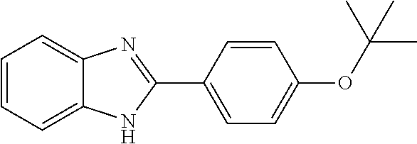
C1=CC=C2C(=C1)N=C(C1=CC=C(OC(C)(C)C)C=C1)N2
